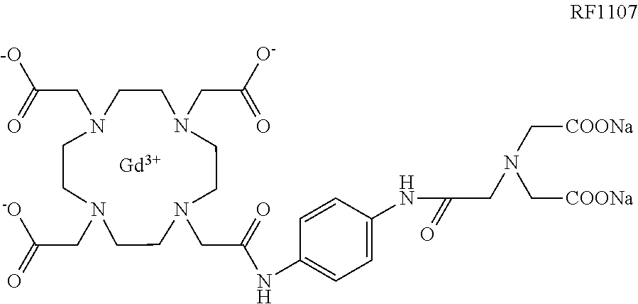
[Gd].N1(CC([-O])=O)CCN(CC(=O)[-O])CCN(CC(=O)[O-])CCN(CC(NC2=CC=C(NC(=O)CN(C[COONa])C[COONa])C=C2)=O)CC1
